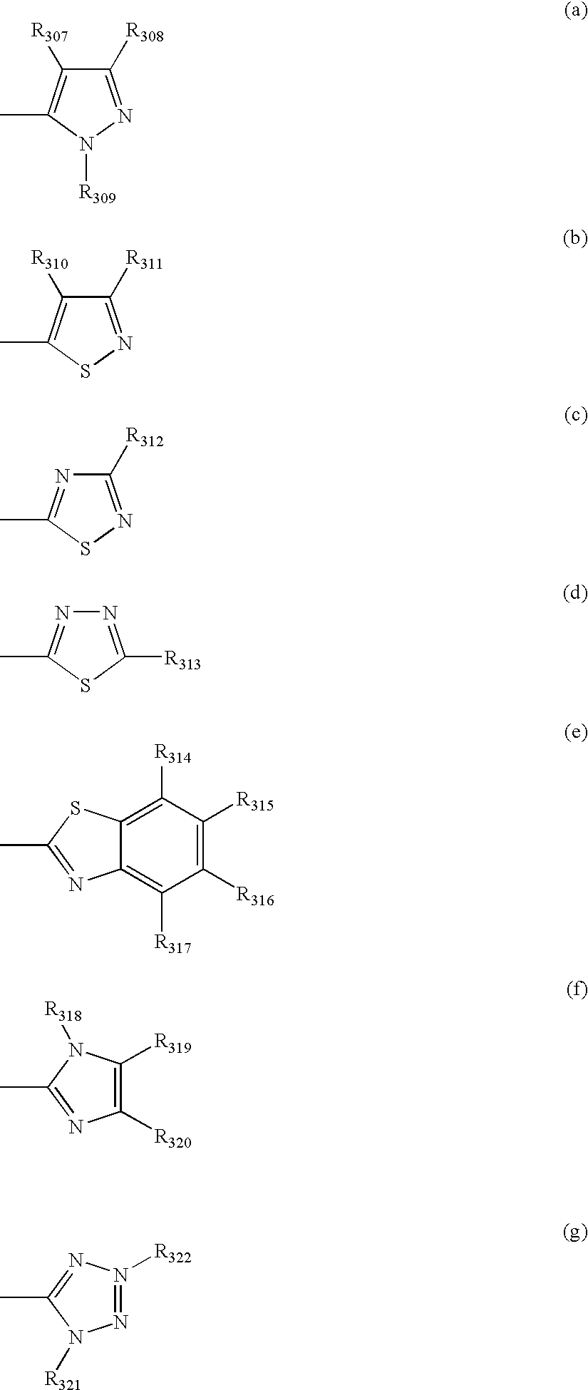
C1([R308])=NN([R309])C(C)=C1[R307].C1([R311])=NSC(C)=C1[R310].C1([R312])=NSC(C)=N1.N1=C([R313])SC(C)=N1.C12=C([R317])C([R316])=C([R315])C([R314])=C1SC(C)=N2.C1([R320])=C([R319])N([R318])C(C)=N1.N1=N([R322])N=C(C)N1[R321]
